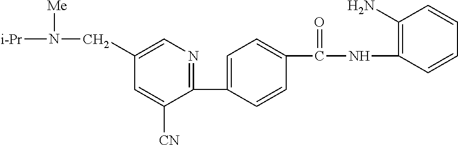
C1(C2=CC=C(C(NC3=C(N)C=CC=C3)=O)C=C2)=NC=C(CN([Me])[i-Pr])C=C1[CN]
